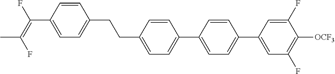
C(C1=CC=C(C2=CC=C(C3=CC(F)=C([OCF3])C(F)=C3)C=C2)C=C1)CC1=CC=C(C(=C(F)C)F)C=C1
